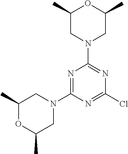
C1(C)OC(C)CN(C2=NC(N3CC(C)OC(C)C3)=NC(Cl)=N2)C1
